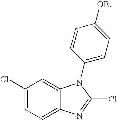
C1(Cl)=CC=C2C(=C1)N(C1=CC=C([OEt])C=C1)C(Cl)=N2
